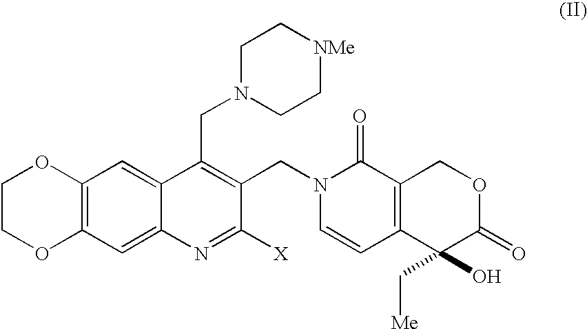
C12=CC3=C(C=C1N=C([X])C(CN1C=CC4=C(C1=O)COC(=O)C4(C[Me])O)=C2CN1CC[NMe]CC1)OCCO3
